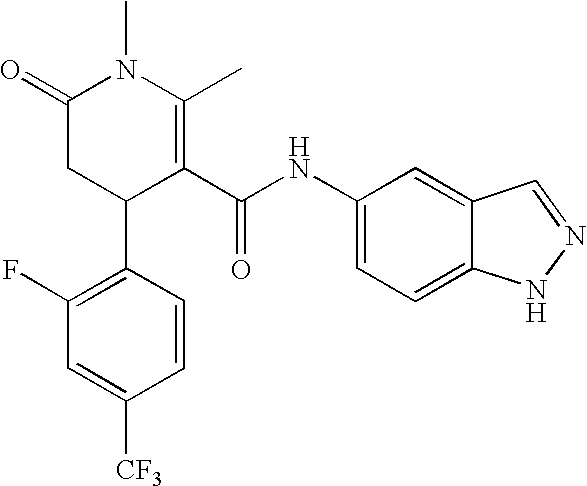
C1(F)=C(C2C(C(NC3=CC=C4C(=C3)C=NN4)=O)=C(C)N(C)C(=O)C2)C=CC([CF3])=C1
